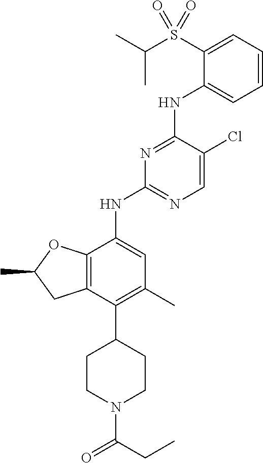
C1=CC=C(S(C(C)C)(=O)=O)C(NC2=NC(NC3=CC(C)=C(C4CCN(C(CC)=O)CC4)C4=C3OC(C)C4)=NC=C2Cl)=C1
